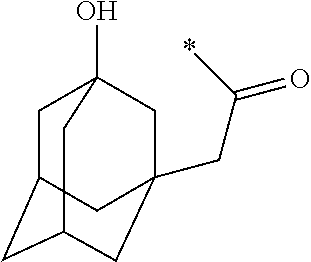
C1C2CC3CC(CC(=O)*)(CC1(O)C3)C2
